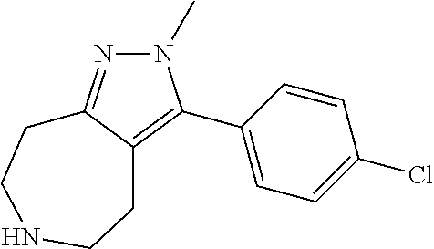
N1(C)N=C2C(=C1C1=CC=C(Cl)C=C1)CCNCC2
